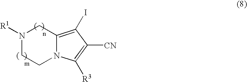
[R1]N1CC2=C(I)C([CN])=C([R3])N2CC1
